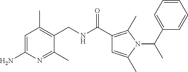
C1=C(N)N=C(C)C(CNC(C2=C(C)N(C(C3=CC=CC=C3)C)C(C)=C2)=O)=C1C
